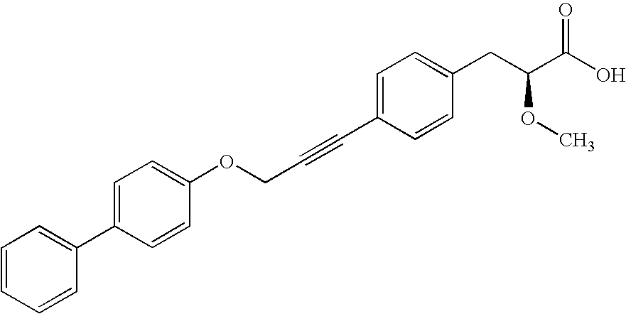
C1=CC=CC(C2=CC=C(OCC#CC3=CC=C(CC(C(O)=O)OC)C=C3)C=C2)=C1
